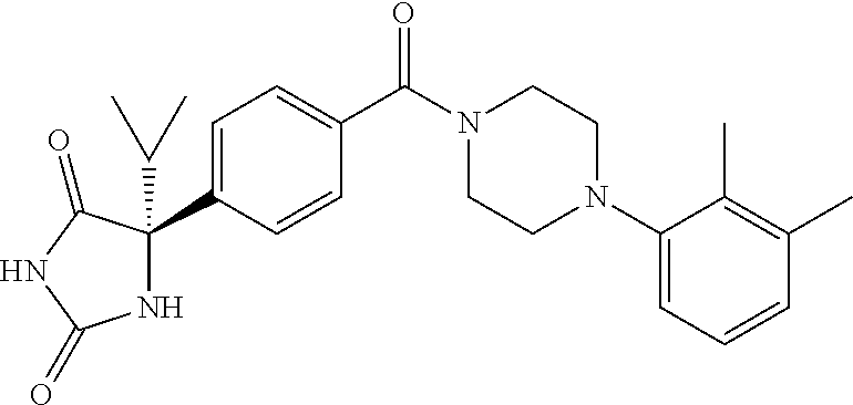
C1=C(C2(C(C)C)NC(=O)NC2=O)C=CC(C(N2CCN(C3=CC=CC(C)=C3C)CC2)=O)=C1
